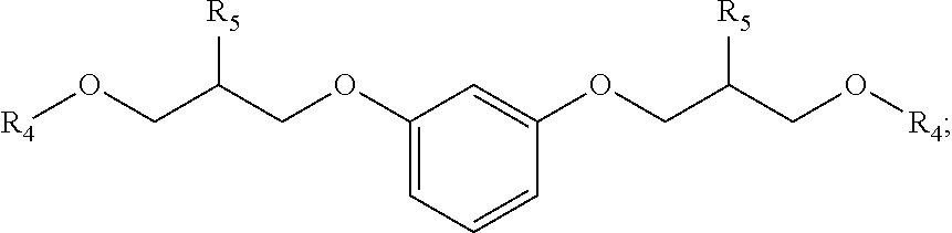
C1(OCC(CO[R4])[R5])=CC=CC(OCC(CO[R4])[R5])=C1
